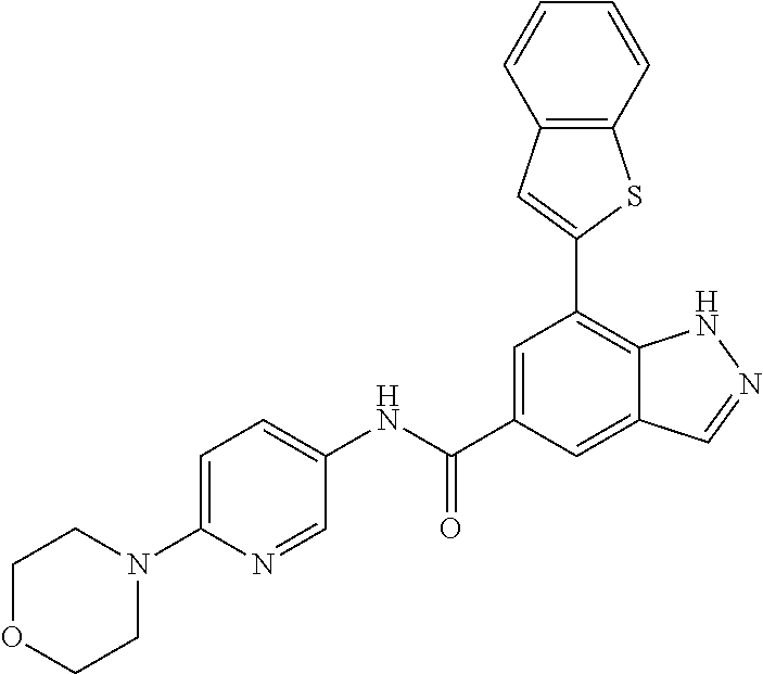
N1=CC(NC(C2=CC(C3=CC4=C(S3)C=CC=C4)=C3C(=C2)C=NN3)=O)=CC=C1N1CCOCC1
